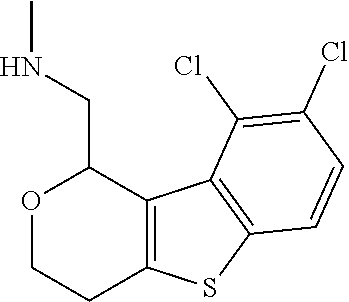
C12=C(C3=C(S1)C=CC(Cl)=C3Cl)C(CNC)OCC2
